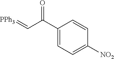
C1(C(=O)C=[PPh3])=CC=C([NO2])C=C1
